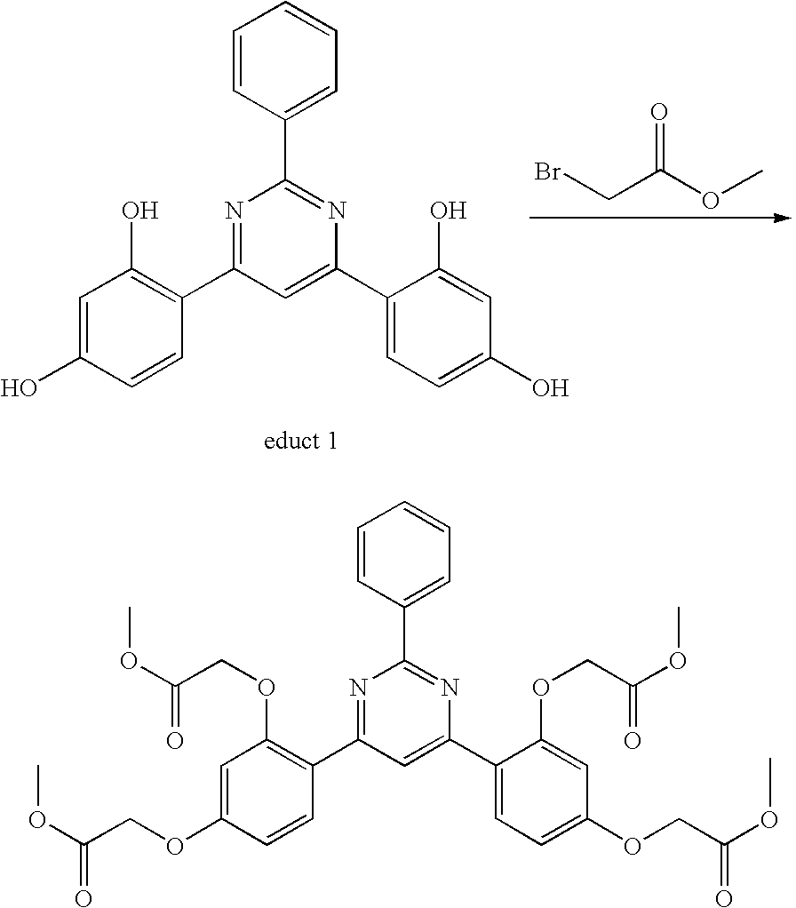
C1=CC(C2=NC(C3=CC=C(O)C=C3O)=CC(C3=C(O)C=C(O)C=C3)=N2)=CC=C1.BrCC(OC)=O.C1=CC(C2=NC(C3=CC=C(OCC(OC)=O)C=C3OCC(=O)OC)=CC(C3=C(OCC(=O)OC)C=C(OCC(OC)=O)C=C3)=N2)=CC=C1
